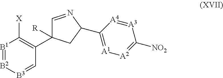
[B1]1=[B2][B3]=CC(C2([R])C=NC(C3=[A1][A2]=C([NO2])[A3]=[A4]3)C2)=C1[X]
